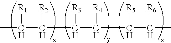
[R1]C(C(C(C([R4])C(C(C)[R6])[R5])[R3])[R2])C
